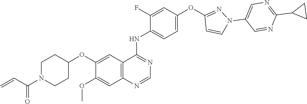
O(C1=CC2=C(C=C1OC)N=CN=C2NC1=CC=C(OC2=NN(C3=CN=C(C4CC4)N=C3)C=C2)C=C1F)C1CCN(C(C=C)=O)CC1
